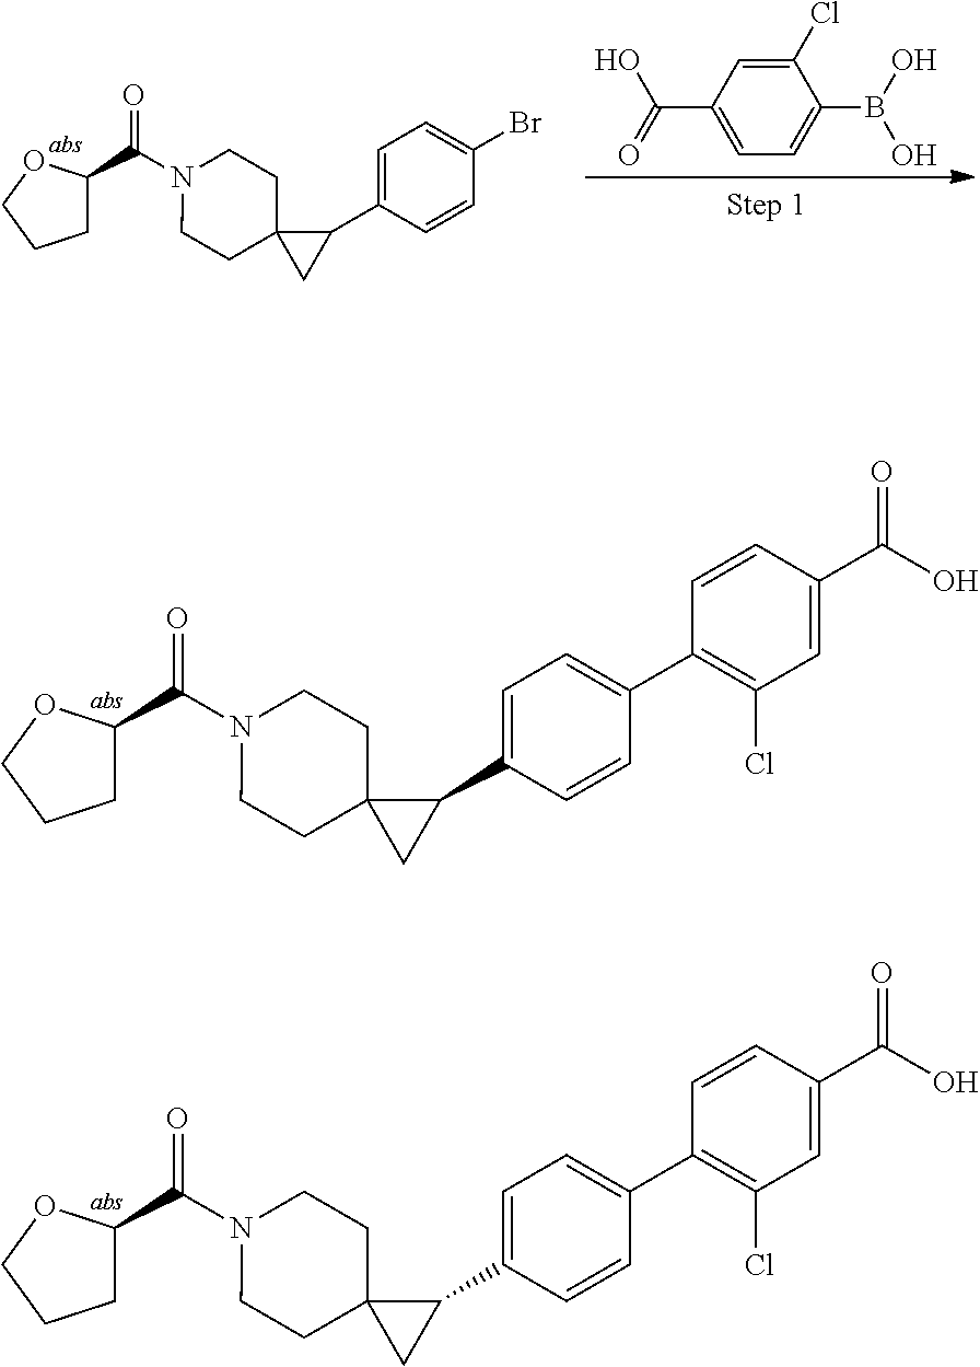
C1C(C(N2CCC3(CC2)CC3C2=CC=C(Br)C=C2)=O)OCC1.C(C1=CC=C(B(O)O)C(Cl)=C1)(=O)O.C1C(C(N2CCC3(CC2)CC3C2=CC=C(C3=C(Cl)C=C(C(=O)O)C=C3)C=C2)=O)OCC1.C1C(C(N2CCC3(CC2)CC3C2=CC=C(C3=C(Cl)C=C(C(=O)O)C=C3)C=C2)=O)OCC1
